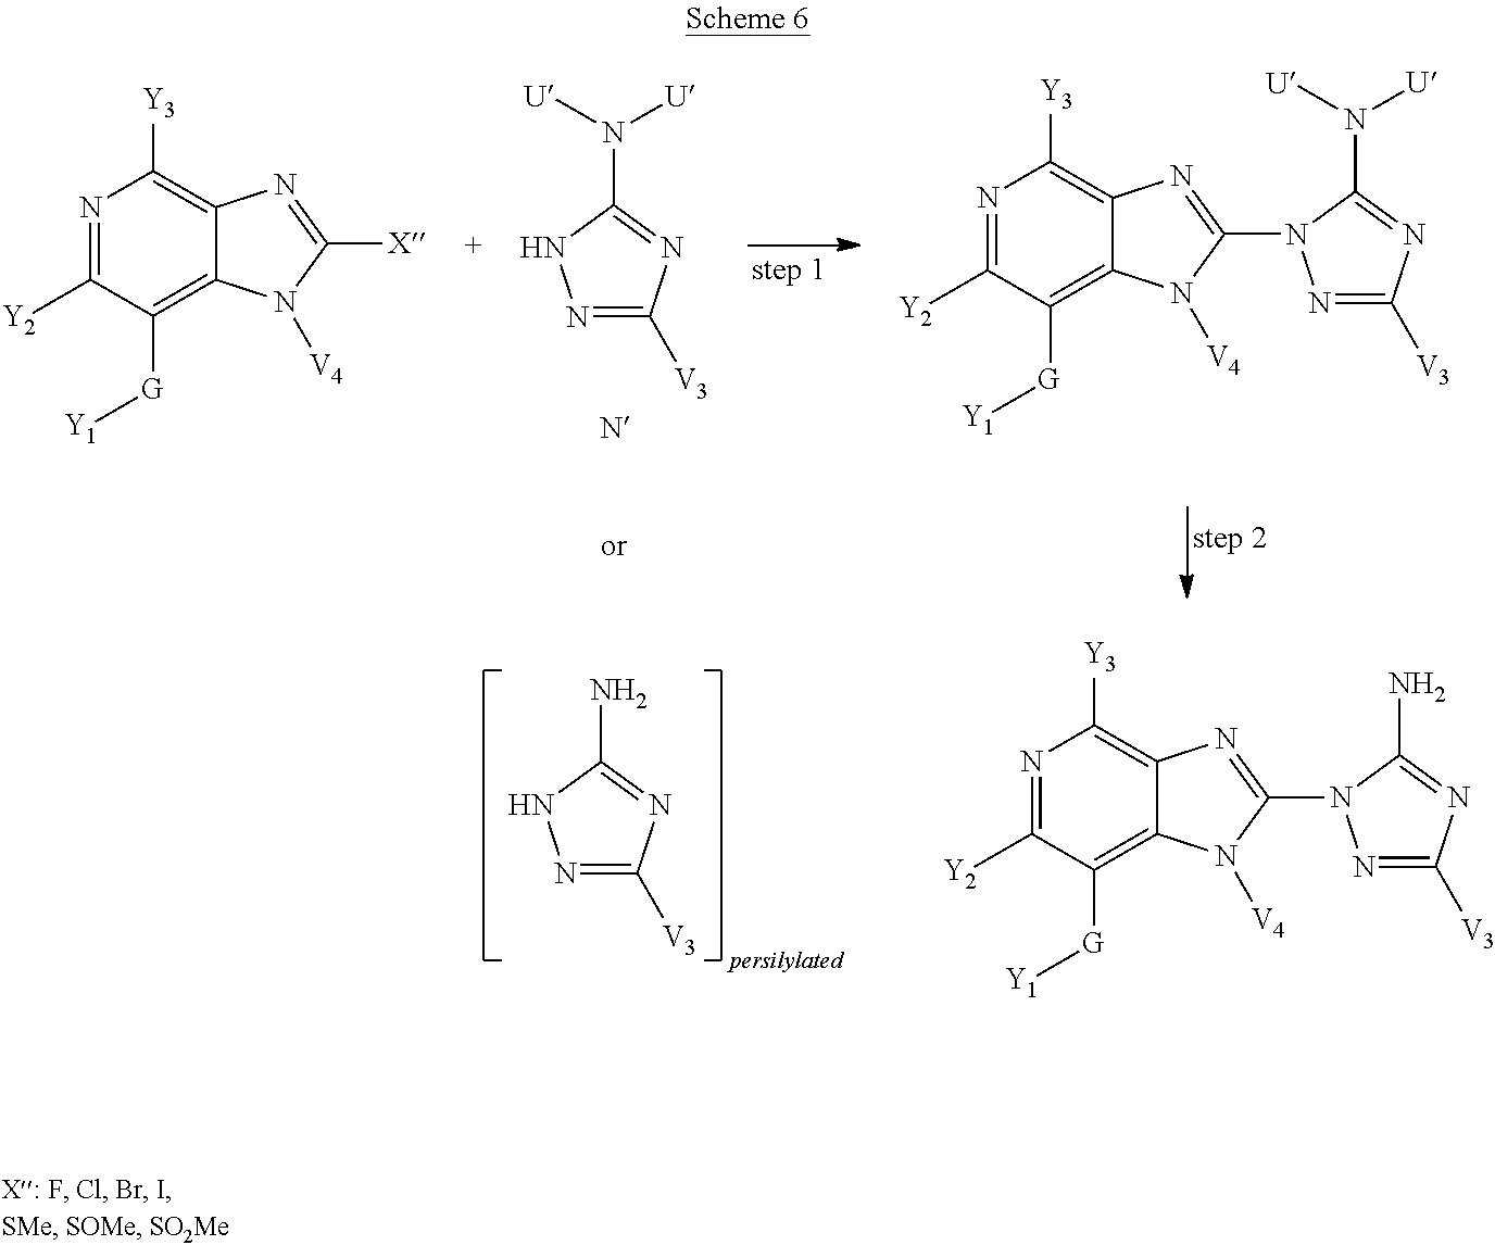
N1=C([V3])N=C(N([U])[U])N1.N1=C([Y2])C([G][Y1])=C2C(=C1[Y3])N=C([X])N2[V4].N1=C([Y2])C([G][Y1])=C2C(=C1[Y3])N=C(N1N=C([V3])N=C1N([U])[U])N2[V4].N1=C([Y2])C([G][Y1])=C2C(=C1[Y3])N=C(N1N=C([V3])N=C1N)N2[V4].N1=C([V3])N=C(N)N1
